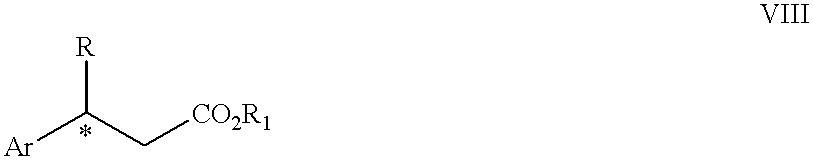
[Ar]C(C[CO2R1])[R]
